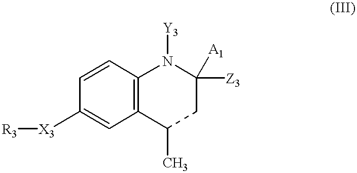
C1([X3][R3])=CC2=C(C=C1)N([Y3])C([Z3])([A1])CC2C
